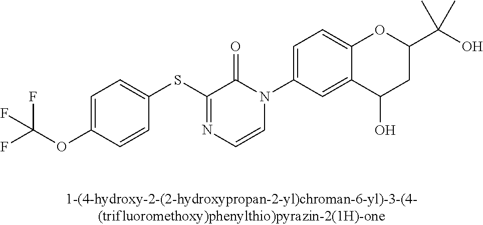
C1(SC2=NC=CN(C3=CC=C4C(=C3)C(O)CC(C(C)(O)C)O4)C2=O)=CC=C(OC(F)(F)F)C=C1
